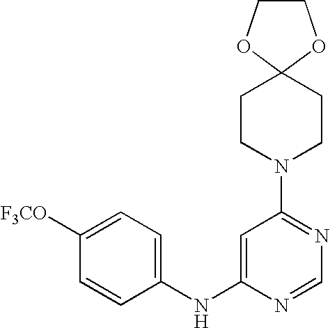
C1(NC2=CC(N3CCC4(CC3)OCCO4)=NC=N2)=CC=C([F3CO])C=C1
